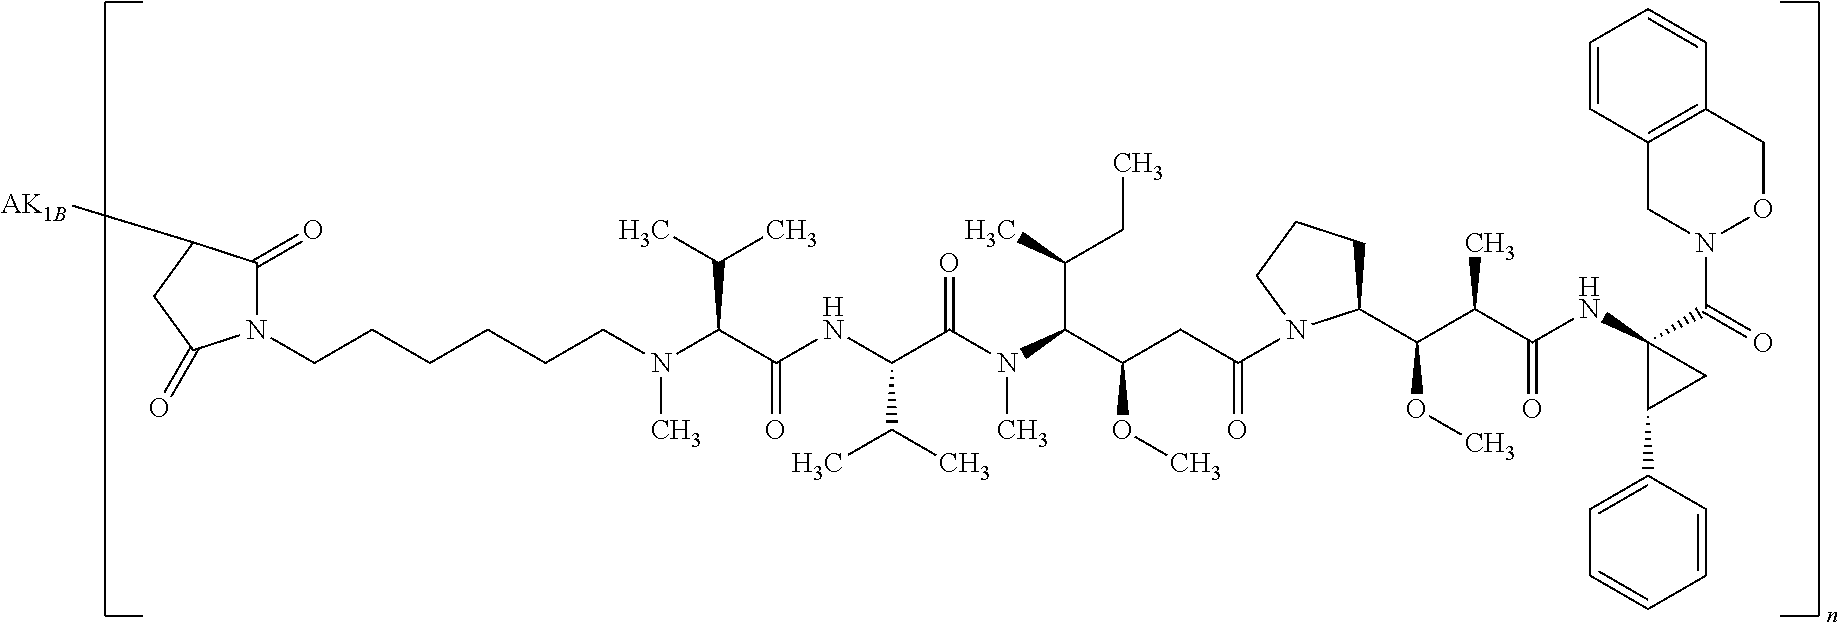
N(C(C(NC(C(C)C)C(N(C)C(C(C)CC)C(CC(=O)N1C(C(C(C(=O)NC2(C(N3OCC4=C(C3)C=CC=C4)=O)C(C3=CC=CC=C3)C2)C)OC)CCC1)OC)=O)=O)C(C)C)(CCCCCCN1C(=O)C([AK1B])CC1=O)C
